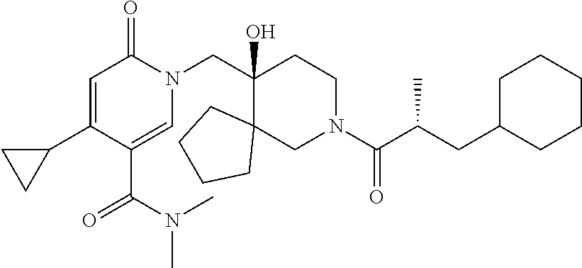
N1(CC2(O)C3(CN(C(=O)C(CC4CCCCC4)C)CC2)CCCC3)C(=O)C=C(C2CC2)C(C(=O)N(C)C)=C1
